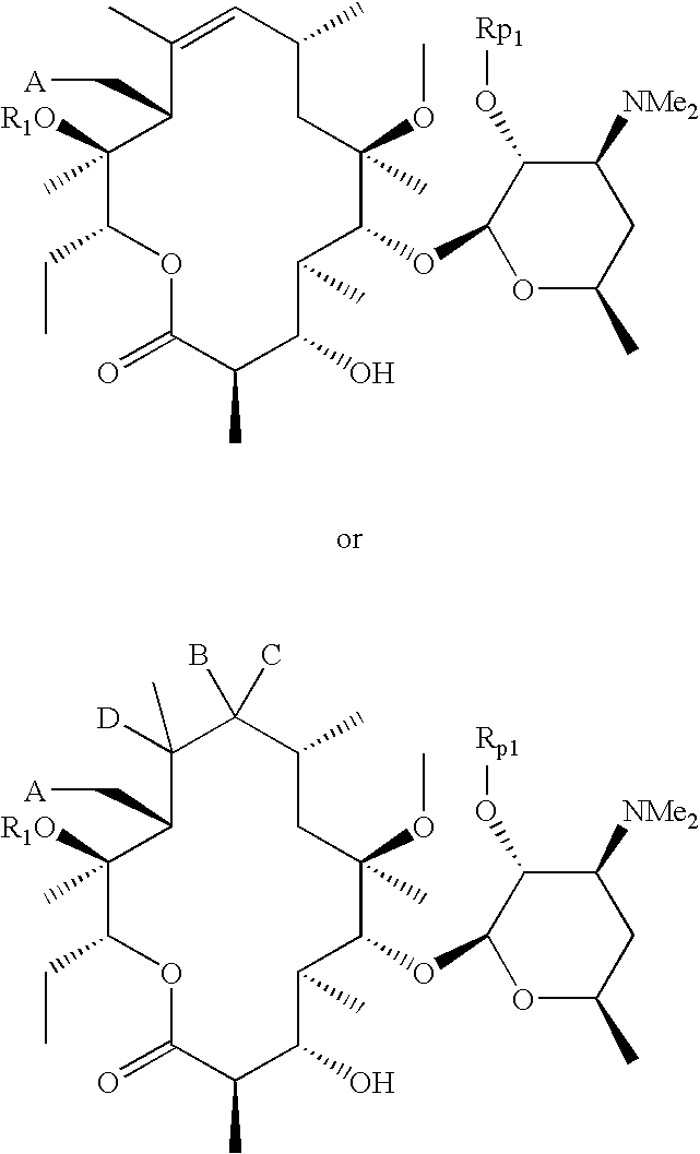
C1([R1O])(C)C(CC)OC(=O)C(C)C(O)C(C)C(OC2OC(C)CC([NMe2])C2O[Rp1])C(C)(OC)CC(C)C=C(C)C1C[A].C1([R1O])(C)C(CC)OC(=O)C(C)C(O)C(C)C(OC2OC(C)CC([NMe2])C2O[Rp1])C(C)(OC)CC(C)C(B)(C)C([D])(C)C1C[A]
